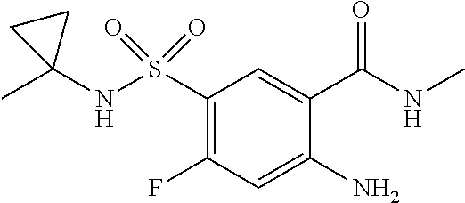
C1(S(NC2(C)CC2)(=O)=O)=C(F)C=C(N)C(C(NC)=O)=C1
